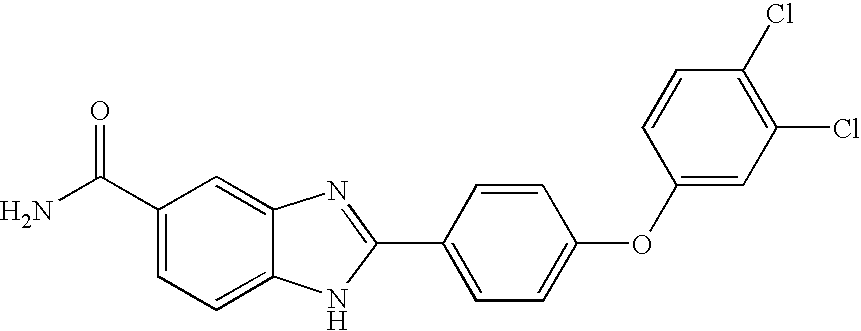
C1(C(N)=O)=CC=C2C(=C1)N=C(C1=CC=C(OC3=CC(Cl)=C(Cl)C=C3)C=C1)N2
